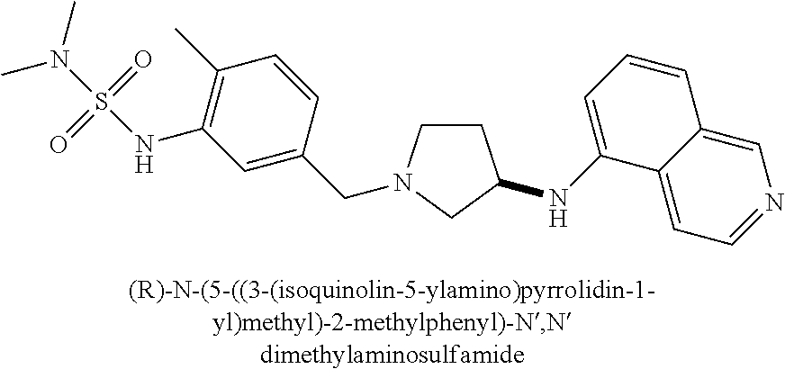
C1CN(CC2=CC(NS(N(C)C)(=O)=O)=C(C)C=C2)CC1NC1=CC=CC2=CN=CC=C12
